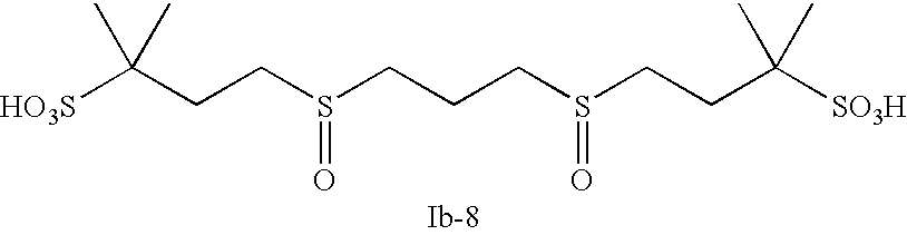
C(CCS(CCCS(CCC(C)([SO3H])C)=O)=O)(C)([HO3S])C
